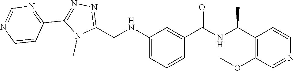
N1(C)C(CNC2=CC=CC(C(=O)NC(C3=C(OC)C=NC=C3)C)=C2)=NN=C1C1=NC=NC=C1
